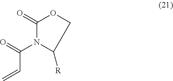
C=CC(=O)N1C([R])COC1=O
